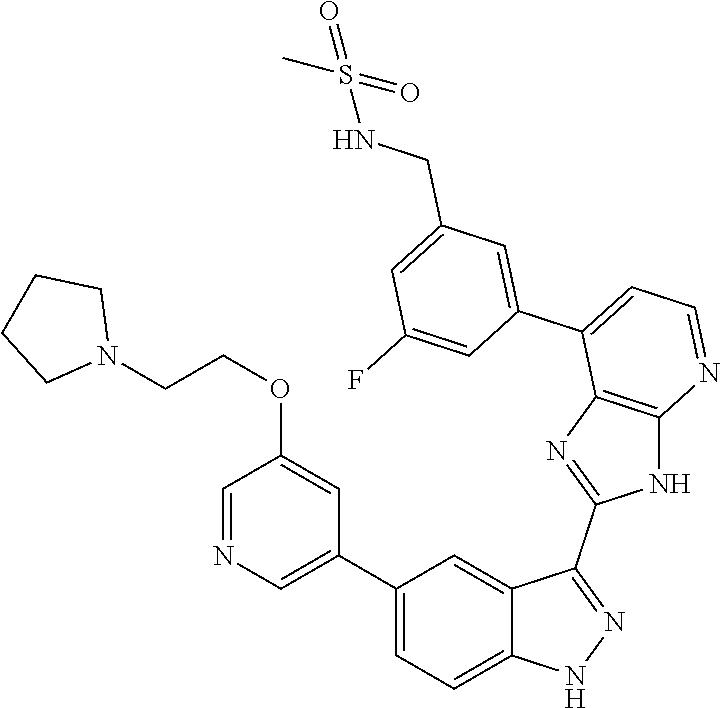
C1(C2=CC=C3C(=C2)C(C2=NC4=C(N2)N=CC=C4C2=CC(CNS(=O)(C)=O)=CC(F)=C2)=NN3)=CN=CC(OCCN2CCCC2)=C1
